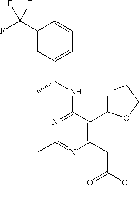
N1=C(NC(C)C2=CC=CC(C(F)(F)F)=C2)C(C2OCCO2)=C(CC(=O)OC)N=C1C
